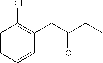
C1=CC(Cl)=C(CC(CC)=O)C=C1
